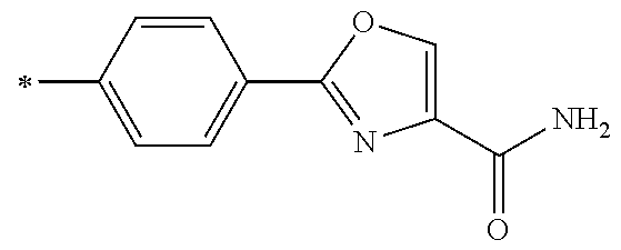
C1(C(=O)N)=COC(C2=CC=C(C)C=C2)=N1
